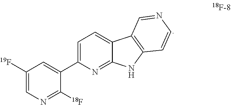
C1([19F])=CN=C([18F])C(C2=CC=C3C(=N2)NC2=C3C=NC=C2)=C1
